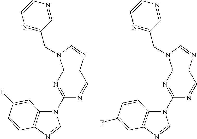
C12=C(N=CN1CC1=NC=CN=C1)C=NC(N1C3=C(N=C1)C=CC(F)=C3)=N2.C12=C(N=CN1CC1=NC=CN=C1)C=NC(N1C3=C(N=C1)C=C(F)C=C3)=N2
